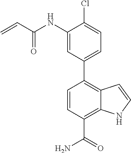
C1(NC(C=C)=O)=CC(C2=C3C(=C(C(=O)N)C=C2)NC=C3)=CC=C1Cl
